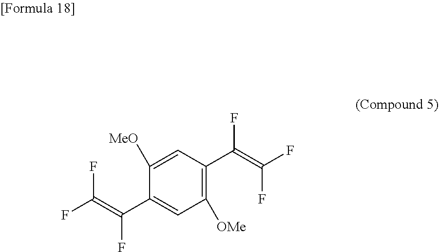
C1=C([MeO])C(C(=C(F)F)F)=CC([OMe])=C1C(=C(F)F)F
